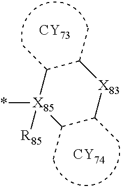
C1(C)C(C)[X85]([R85])(*)C(C)C(C)[X83]1.[CY73].[CY74]
